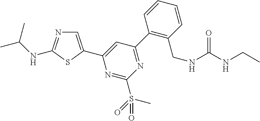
C1(C2=NC(S(C)(=O)=O)=NC(C3=CN=C(NC(C)C)S3)=C2)=C(CNC(=O)NCC)C=CC=C1
